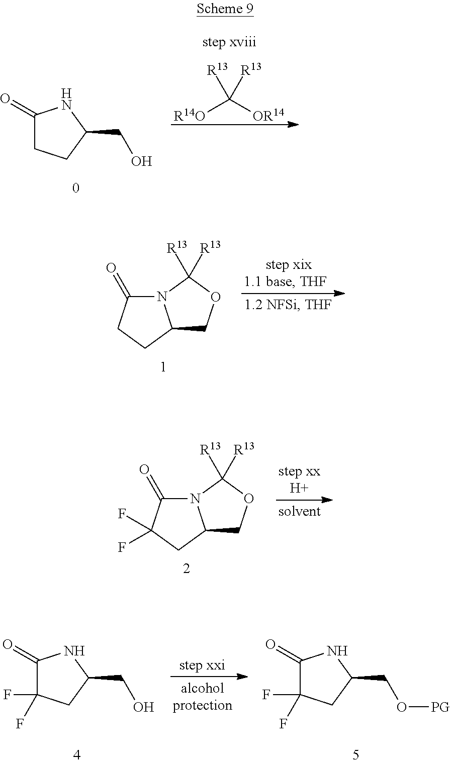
[R14O]C([OR14])([R13])[R13].C1(=O)CCC(CO)N1.N12C(=O)CCC1COC2([R13])[R13].N12C(=O)C(F)(F)CC1COC2([R13])[R13].C1(=O)C(F)(F)CC(CO)N1.C1(=O)C(F)(F)CC(CO[PG])N1
